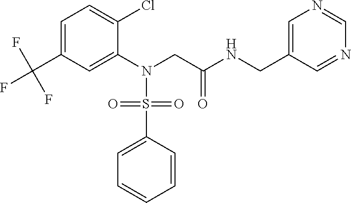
C1=C(C(F)(F)F)C=C(N(CC(NCC2=CN=CN=C2)=O)S(=O)(=O)C2=CC=CC=C2)C(Cl)=C1
